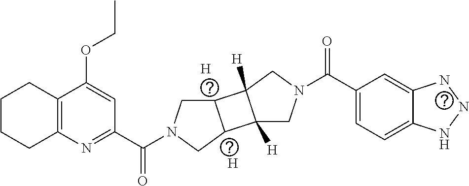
[H].[H].C12=C(N=C(C(N3CC4C(C3)C3([H])C4([H])CN(C(C4=CC=C5C(=C4)NNN5)=O)C3)=O)C=C1OCC)CCCC2
